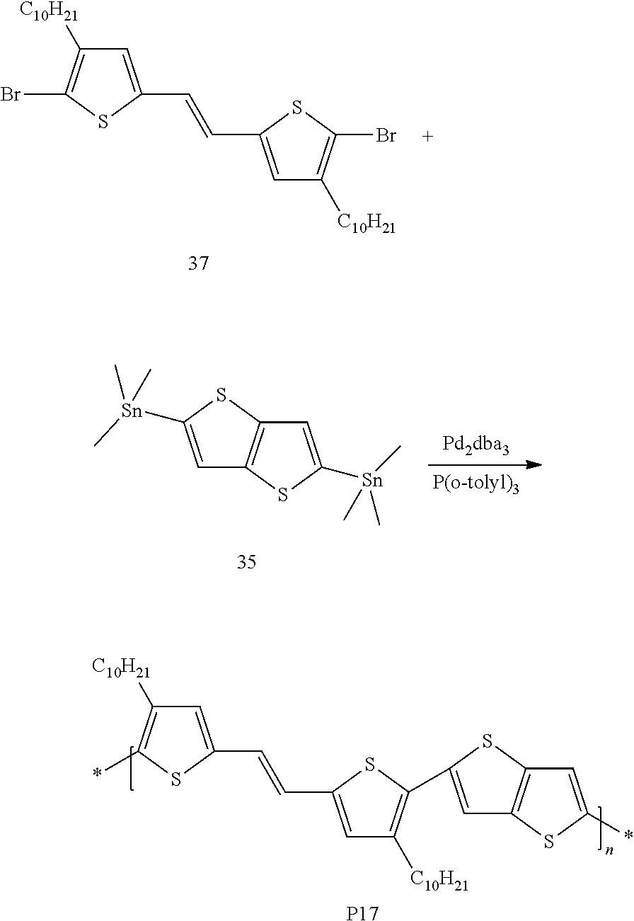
C1=C(C=CC2=CC([C10H21])=C(Br)S2)SC(Br)=C1[C10H21].C1=C(C=CC2=CC([C10H21])=C(C3=CC4=C(S3)C=C(*)S4)S2)SC(*)=C1[C10H21].[P17].C1=C([Sn](C)(C)C)SC2=C1SC([Sn](C)(C)C)=C2
